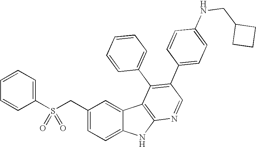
C(C1=CC=C2C(=C1)C1=C(N2)N=CC(C2=CC=C(NCC3CCC3)C=C2)=C1C1=CC=CC=C1)S(C1=CC=CC=C1)(=O)=O
